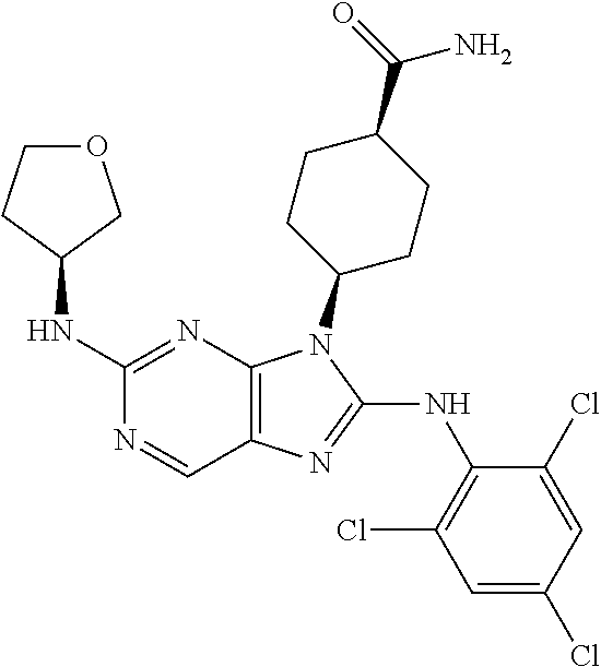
C1(NC2COCC2)=NC2=C(C=N1)N=C(NC1=C(Cl)C=C(Cl)C=C1Cl)N2C1CCC(C(=O)N)CC1
